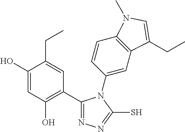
C1(C2=C(O)C=C(O)C(CC)=C2)=NN=C(S)N1C1=CC2=C(C=C1)N(C)C=C2CC
